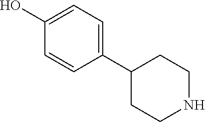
C1(O)=CC=C(C2CCNCC2)C=C1
